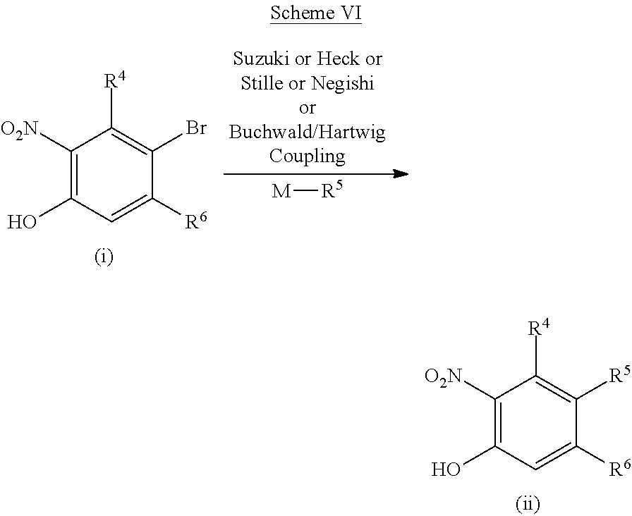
C1([O2N])=C(O)C=C([R6])C([R5])=C1[R4].C1([O2N])=C(O)C=C([R6])C(Br)=C1[R4].[M][R5]
